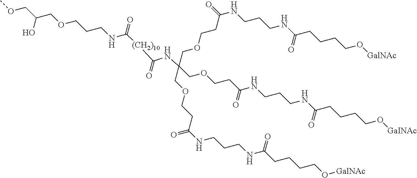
COCC(COCCCNC([(CH2)10]C(=O)NC(COCCC(NCCCNC(CCCCO[GalNAc])=O)=O)(COCCC(NCCCNC(CCCCO[GalNAc])=O)=O)COCCC(NCCCNC(CCCCO[GalNAc])=O)=O)=O)O
